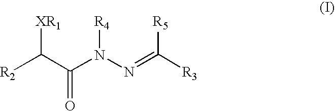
[R2]C(C(N(N=C([R3])[R5])[R4])=O)[XR1]
